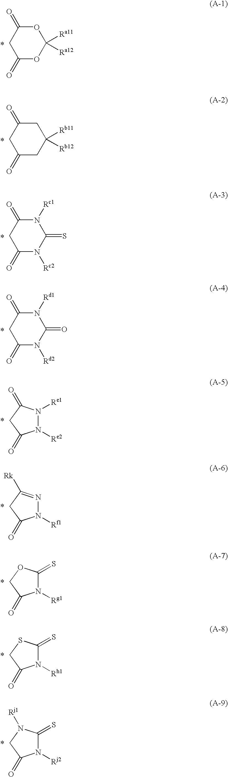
O1C(=O)CC(=O)OC1([Ra11])[Ra12].C1C(=O)CC(=O)CC1([Rb11])[Rb12].N1([Rc1])C(=O)CC(=O)N([Rc2])C1=S.N1([Rd1])C(=O)CC(=O)N([Rd2])C1=O.N1([Re2])N([Re1])C(=O)CC1=O.N1([Rf1])N=C([Rk])CC1=O.N1([Rg1])C(=S)OCC1=O.N1([Rh1])C(=S)SCC1=O.N1([Rj2])C(=S)N([Rj1])CC1=O
